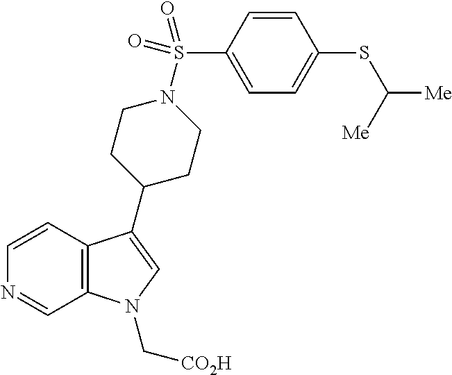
C12=C(C=CN=C1)C(C1CCN(S(C3=CC=C(SC([Me])[Me])C=C3)(=O)=O)CC1)=CN2C[CO2H]
